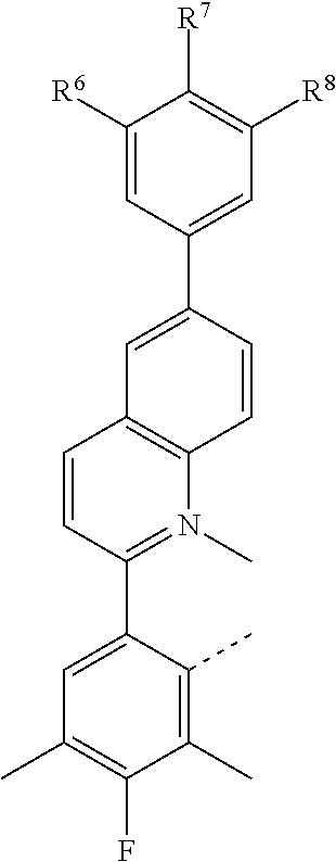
C1=CC(C2=CC(C)=C(F)C(C)=C2C)=N(C)C2=C1C=C(C1=CC([R8])=C([R7])C([R6])=C1)C=C2
